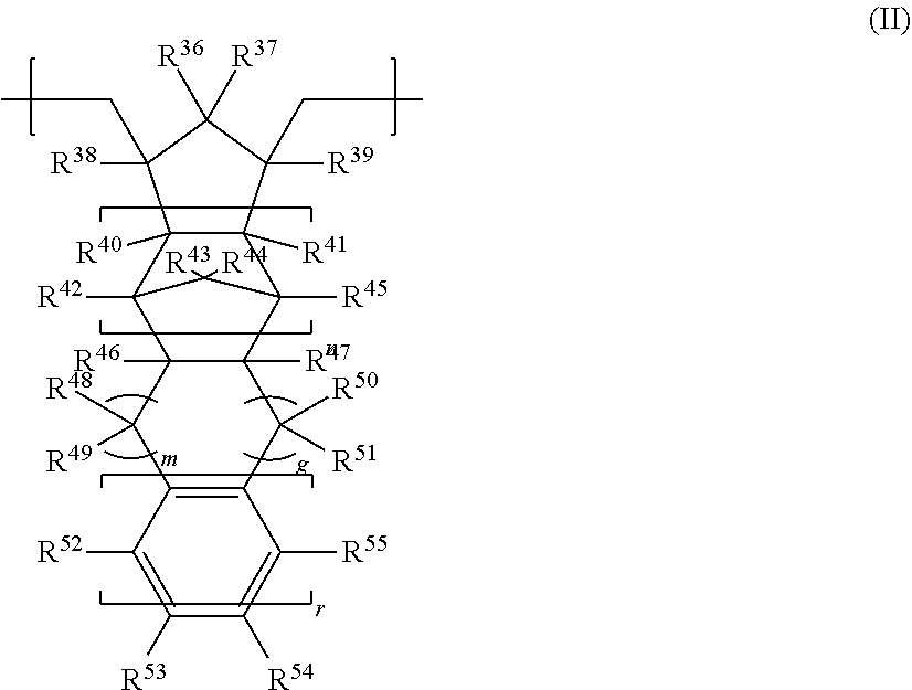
C12([R45])C3([R41])C([R40])(C([R42])(C1([R43])[R44])C1([R46])C2([R47])C([R50])([R51])C2=C(C([R52])=C([R53])C([R54])=C2[R55])C1([R48])[R49])C([R38])(CC)C([R36])([R37])C3([R39])CC
